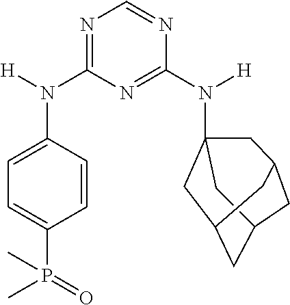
C1=CC(N([H])C2=NC=NC(N([H])C34CC5CC(CC(C3)C5)C4)=N2)=CC=C1P(=O)(C)C
